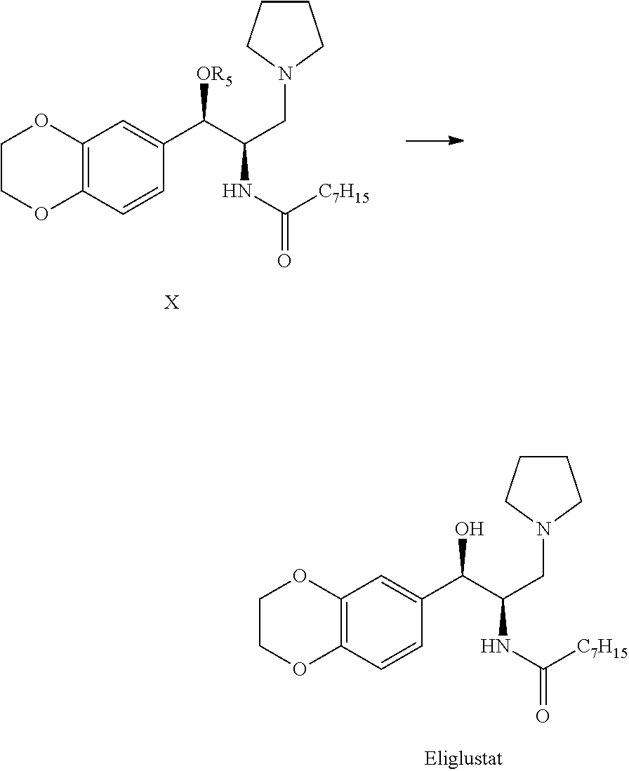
[X].C1COC2=C(O1)C=C(C(C(CN1CCCC1)NC(=O)[C7H15])[OR5])C=C2.C1COC2=C(O1)C=C(C(C(CN1CCCC1)NC(=O)[C7H15])O)C=C2
